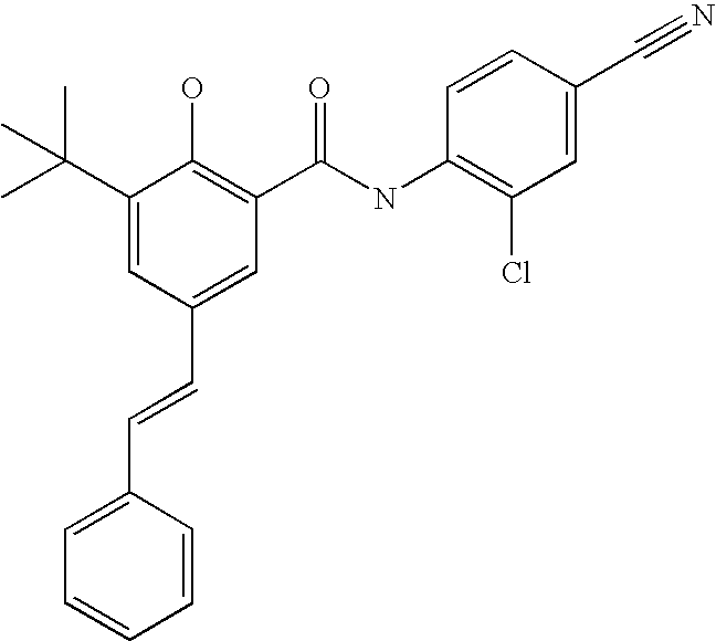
C1(C(C)(C)C)=CC(C=CC2=CC=CC=C2)=CC(C(NC2=C(Cl)C=C(C#N)C=C2)=O)=C1O
